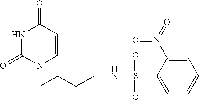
N1C(=O)N(CCCC(NS(C2=CC=CC=C2N(=O)=O)(=O)=O)(C)C)C=CC1=O
